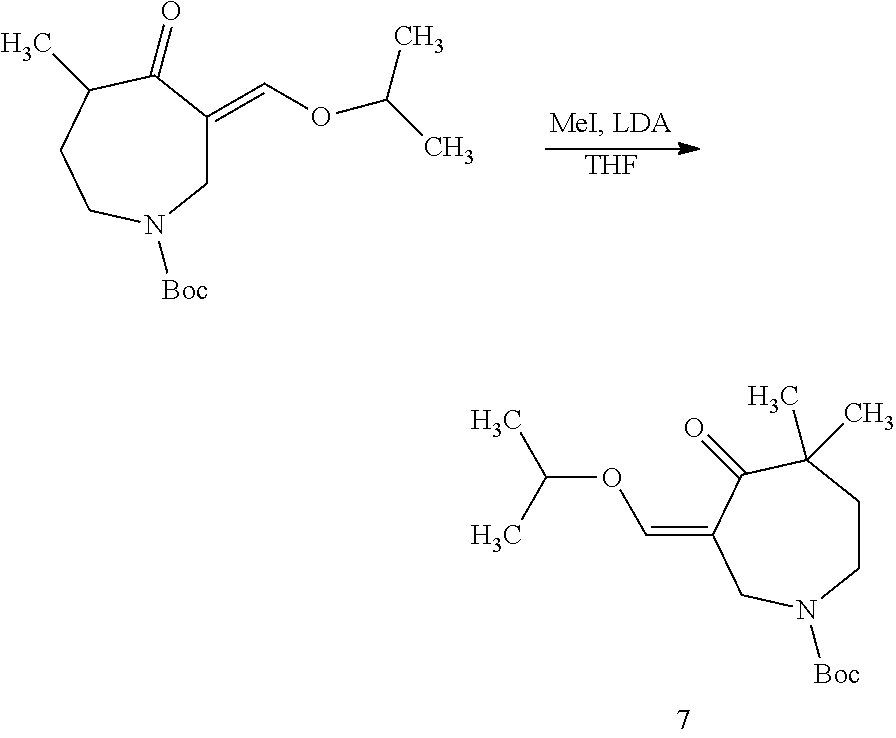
C1C(=COC(C)C)C(=O)C(C)CCN1[Boc].[THF].C1CC(C)(C)C(=O)C(=COC(C)C)CN1[Boc]
